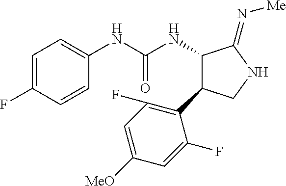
C1=C(F)C=CC(NC(NC2C(=N[Me])NCC2C2=C(F)C=C([OMe])C=C2F)=O)=C1
